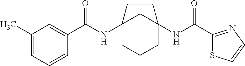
C12(NC(C3=CC(C)=CC=C3)=O)CCCC(NC(C3=NC=CS3)=O)(C1)CC2
